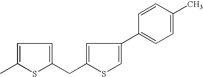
C1=C(C)SC(CC2=CC(C3=CC=C(C)C=C3)=CS2)=C1
